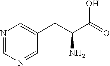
N1=CC(CC(C(O)=O)N)=CN=C1
